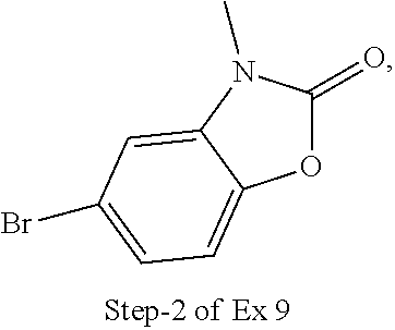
O1C(=O)N(C)C2=CC(Br)=CC=C12
